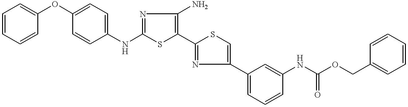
C1=C(NC2=NC(N)=C(C3=NC(C4=CC=CC(NC(OCC5=CC=CC=C5)=O)=C4)=CS3)S2)C=CC(OC2=CC=CC=C2)=C1
